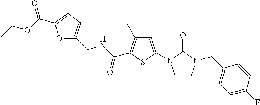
O1C(CNC(C2=C(C)C=C(N3CCN(CC4=CC=C(F)C=C4)C3=O)S2)=O)=CC=C1C(=O)OCC
